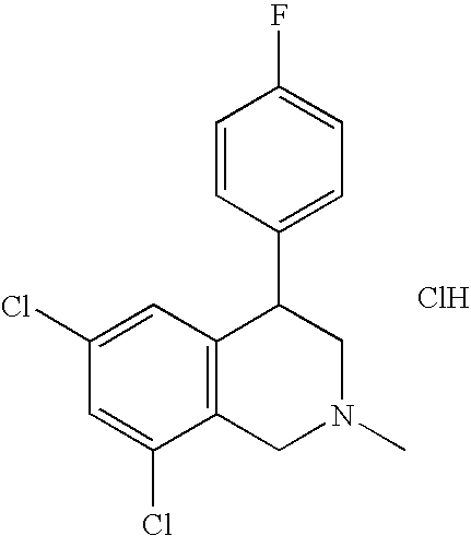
C1(Cl)=CC(Cl)=CC2=C1CN(C)CC2C1=CC=C(F)C=C1.Cl
